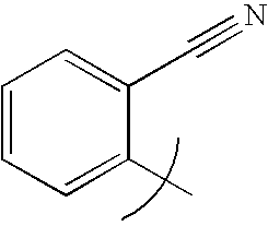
C1=CC=C(C)C(C#N)=C1
